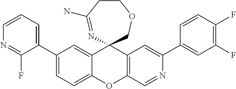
C1CC(N)=NC2(CO1)C1=CC(C3=CC=CN=C3F)=CC=C1OC1=C2C=C(C2=CC(F)=C(F)C=C2)N=C1
